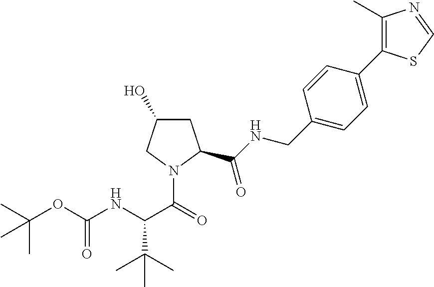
C(OC(NC(C(=O)N1CC(O)CC1C(NCC1=CC=C(C2=C(C)N=CS2)C=C1)=O)C(C)(C)C)=O)(C)(C)C
